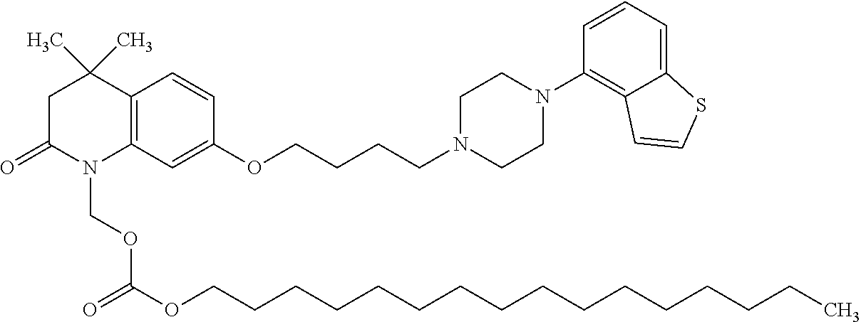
C12=C(C=C(OCCCCN3CCN(C4=C5C(=CC=C4)SC=C5)CC3)C=C1)N(COC(OCCCCCCCCCCCCCCCC)=O)C(=O)CC2(C)C
